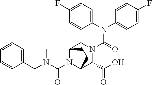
C1(CN(C(N2C3C(C(O)=O)N(C(=O)N(C4=CC=C(F)C=C4)C4=CC=C(F)C=C4)CC2CC3)=O)C)=CC=CC=C1
